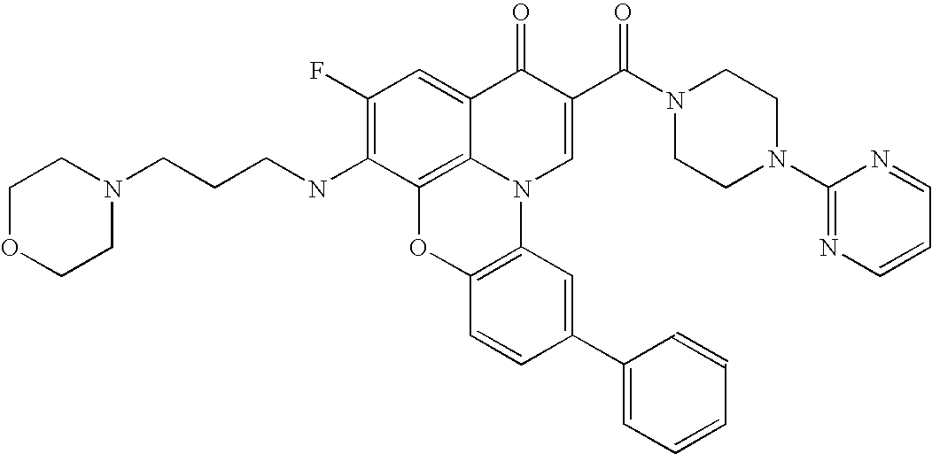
C1(F)=C(NCCCN2CCOCC2)C2=C3C(=C1)C(=O)C(C(N1CCN(C4=NC=CC=N4)CC1)=O)=CN3C1=C(O2)C=CC(C2=CC=CC=C2)=C1
